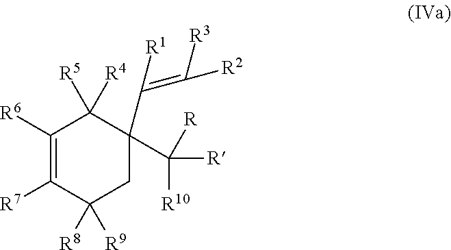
C1([R6])=C([R7])C([R8])([R9])CC(C([R10])([R])[R])(C(=C([R2])[R3])[R1])C1([R5])[R4]
